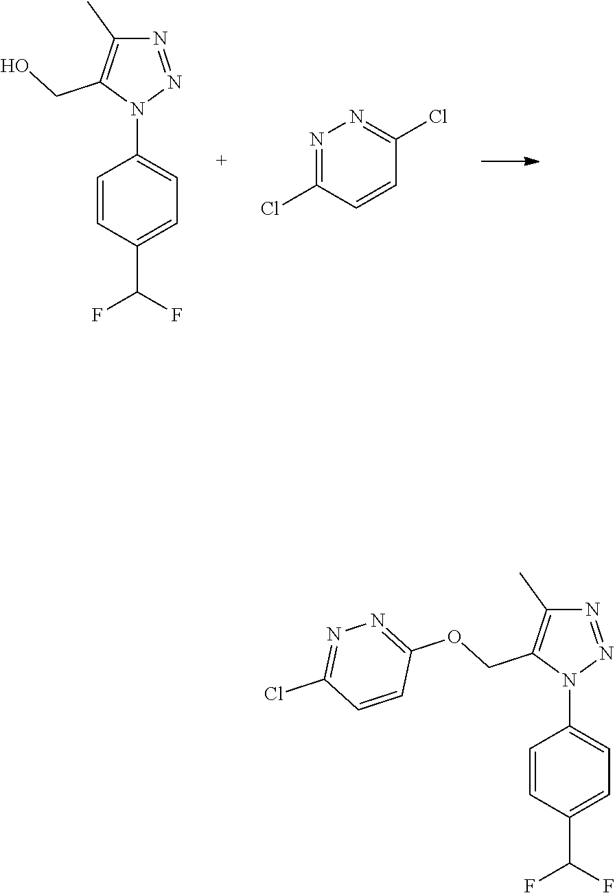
C1=CC(C(F)F)=CC=C1N1N=NC(C)=C1CO.N1=C(Cl)C=CC(Cl)=N1.C1=CC(C(F)F)=CC=C1N1N=NC(C)=C1COC1=NN=C(Cl)C=C1
